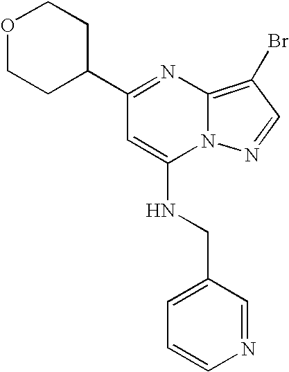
C1(C2=NC3=C(Br)C=NN3C(NCC3=CC=CN=C3)=C2)CCOCC1
